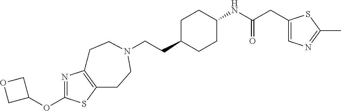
C(CC1CCC(NC(CC2=CN=C(C)S2)=O)CC1)N1CCC2=C(N=C(OC3COC3)S2)CC1
